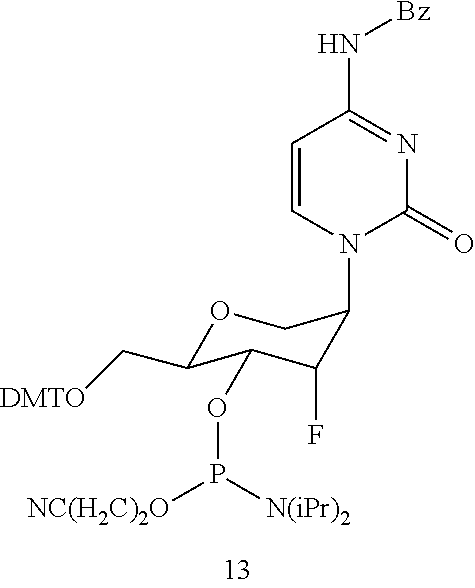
C1=CN(C2C(F)C(OP([N(iPr)2])[NC(H2C)2O])C(C[DMTO])OC2)C(=O)N=C1N[Bz]
